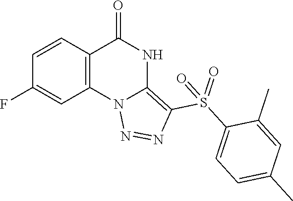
C1(F)=CC2=C(C=C1)C(=O)NC1=C(S(C3=CC=C(C)C=C3C)(=O)=O)N=NN21
